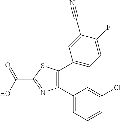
C1(C2=C(C3=CC=C(F)C(C#N)=C3)SC(C(=O)O)=N2)=CC=CC(Cl)=C1
